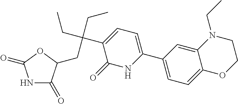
C12=CC(C3=CC=C(C(CC)(CC)CC4C(=O)NC(=O)O4)C(=O)N3)=CC=C1OCCN2CC
